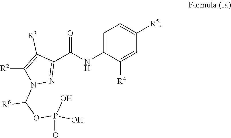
C1=C(NC(C2=NN(C(OP(O)(=O)O)[R6])C([R2])=C2[R3])=O)C([R4])=CC([R5])=C1
